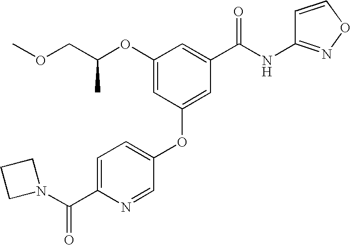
C(C(OC1=CC(OC2=CC=C(C(N3CCC3)=O)N=C2)=CC(C(NC2=NOC=C2)=O)=C1)C)OC
